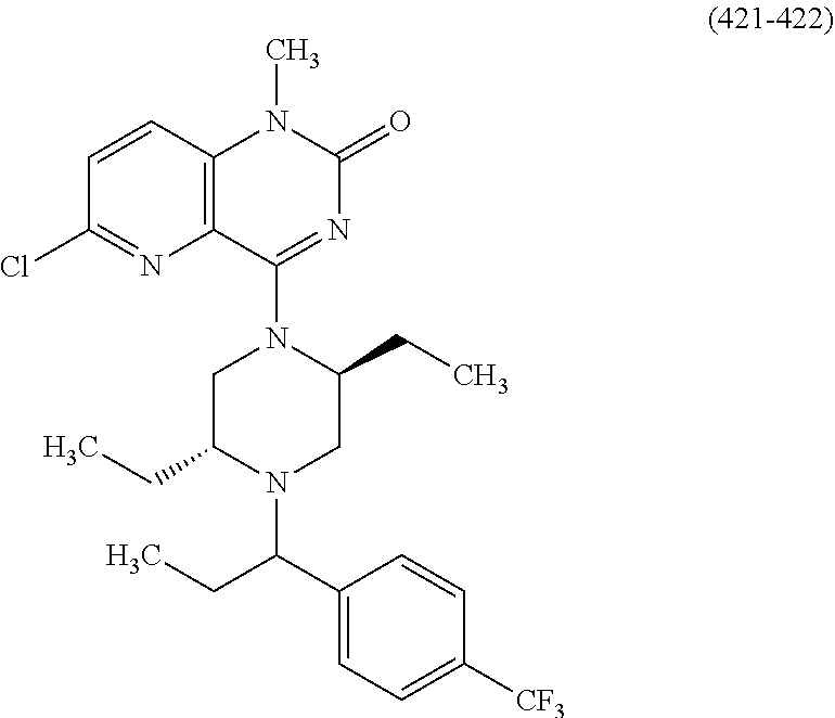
C1=C(C(CC)N2C(CC)CN(C3=NC(=O)N(C)C4=C3N=C(Cl)C=C4)C(CC)C2)C=CC([CF3])=C1
